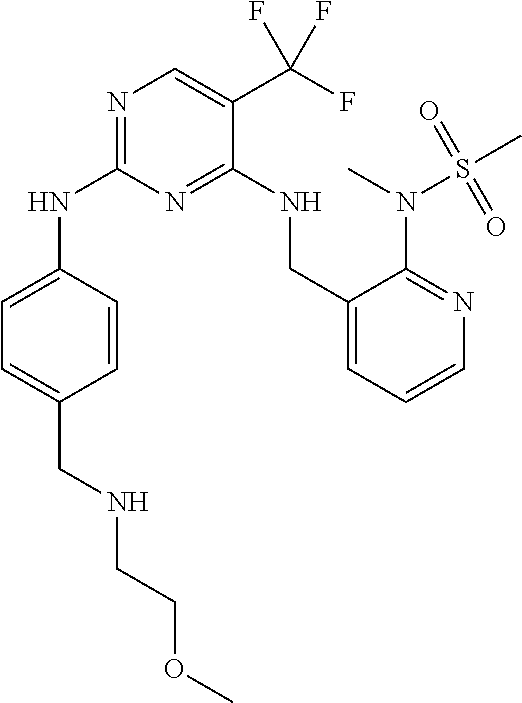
C1=CC(NC2=NC=C(C(F)(F)F)C(NCC3=CC=CN=C3N(S(C)(=O)=O)C)=N2)=CC=C1CNCCOC
